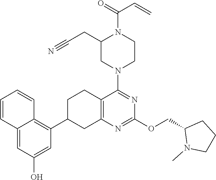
C1(OCC2CCCN2C)=NC2=C(C(N3CC(CC#N)N(C(C=C)=O)CC3)=N1)CCC(C1=C3C(=CC(O)=C1)C=CC=C3)C2
